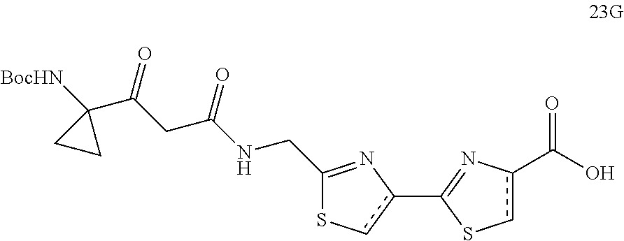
c1(C2=Nc(C(O)=O)cS2)cSC(CNC(CC(C2([BocHN])CC2)=O)=O)=N1
